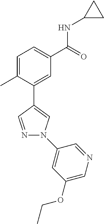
C1=C(C)C(C2=CN(C3=CC(OCC)=CN=C3)N=C2)=CC(C(=O)NC2CC2)=C1
